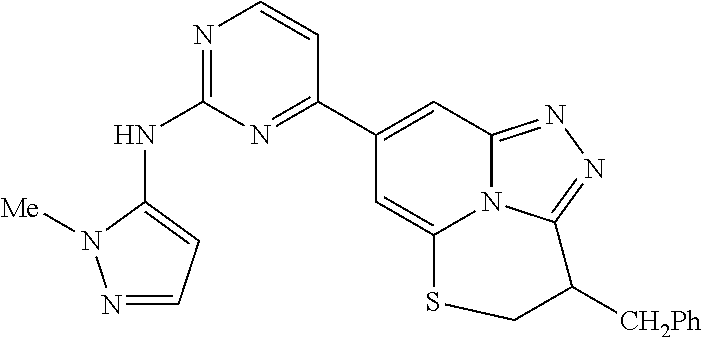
N1=C(NC2=CC=NN2[Me])N=C(C2=CC3=NN=C4N3C(=C2)SCC4[CH2Ph])C=C1
